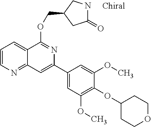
C1(C2=CC3=NC=CC=C3C(OCC3CC(=O)NC3)=N2)=CC(OC)=C(OC2CCOCC2)C(OC)=C1
